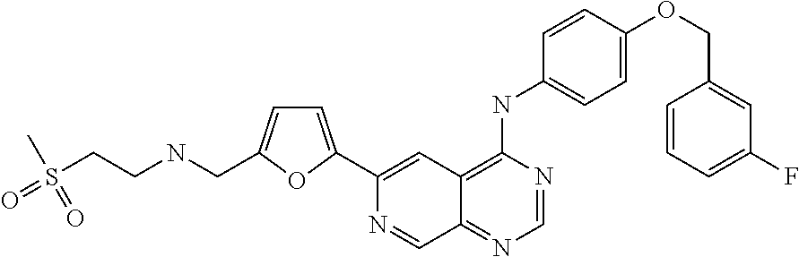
C1=NC(NC2=CC=C(OCC3=CC(F)=CC=C3)C=C2)=C2C(=N1)C=NC(C1=CC=C(CNCCS(=O)(=O)C)O1)=C2
